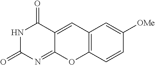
N1C(=O)N=C2C(=CC3=C(O2)C=CC([OMe])=C3)C1=O
